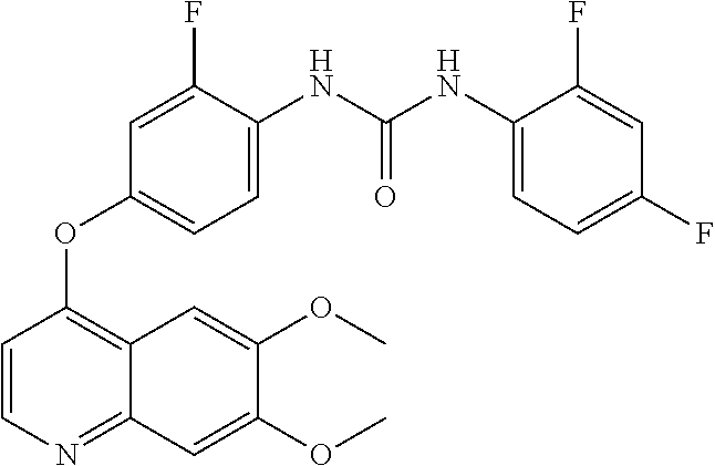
C1=CN=C2C(=C1OC1=CC=C(NC(NC3=CC=C(F)C=C3F)=O)C(F)=C1)C=C(OC)C(OC)=C2
